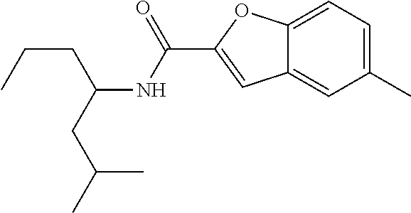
C1=C(C)C=C2C(=C1)OC(C(=O)NC(CC(C)C)CCC)=C2
